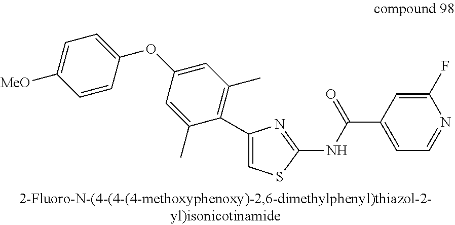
C1=C(OC2=CC=C([MeO])C=C2)C=C(C)C(C2=CSC(NC(C3=CC=NC(F)=C3)=O)=N2)=C1C
